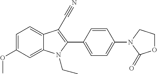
C1=C(OC)C=C2C(=C1)C(C#N)=C(C1=CC=C(N3C(=O)OCC3)C=C1)N2CC
